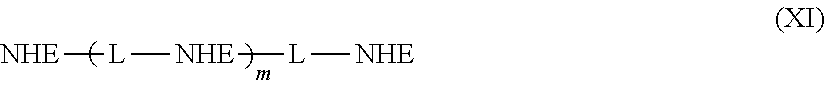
[NHE][L][NHE][L][NHE]
